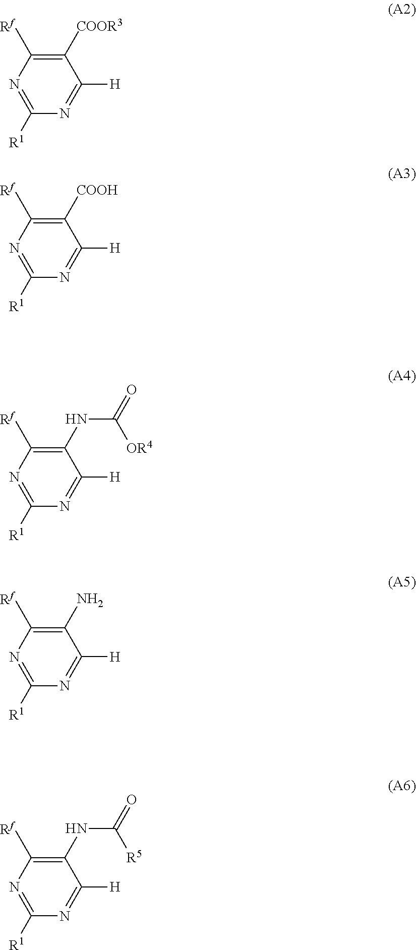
N1=C([R1])N=C([H])C(NC(=O)[OR4])=C1[Rf].N1=C([R1])N=C([H])C([COOR3])=C1[Rf].N1=C([R1])N=C([H])C([COOH])=C1[Rf].N1=C([R1])N=C([H])C(N)=C1[Rf].N1=C([R1])N=C([H])C(NC(=O)[R5])=C1[Rf]
